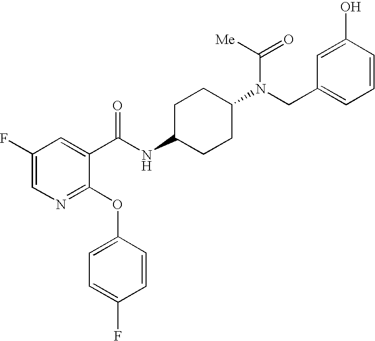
N1=C(OC2=CC=C(F)C=C2)C(C(NC2CCC(N(CC3=CC=CC(O)=C3)C([Me])=O)CC2)=O)=CC(F)=C1
